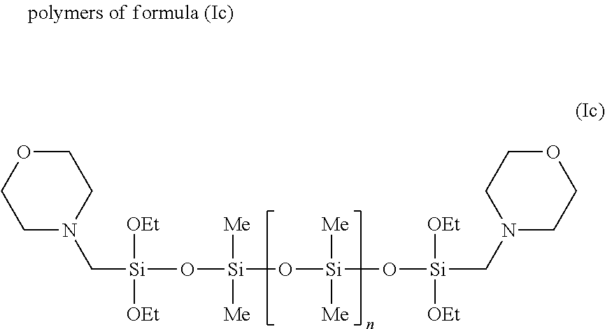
N1(C[Si](O[Si]([Me])([Me])O[Si]([Me])([Me])O[Si]([OEt])([OEt])CN2CCOCC2)([OEt])[OEt])CCOCC1
